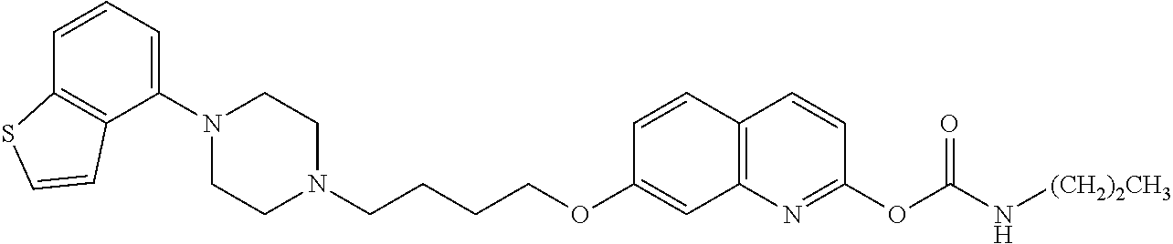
C1=CC2=C(C(N3CCN(CCCCOC4=CC5=C(C=C4)C=CC(OC(N[(CH2)2CH3])=O)=N5)CC3)=C1)C=CS2
